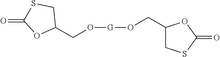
O([G]OCC1CSC(=O)O1)CC1CSC(=O)O1
